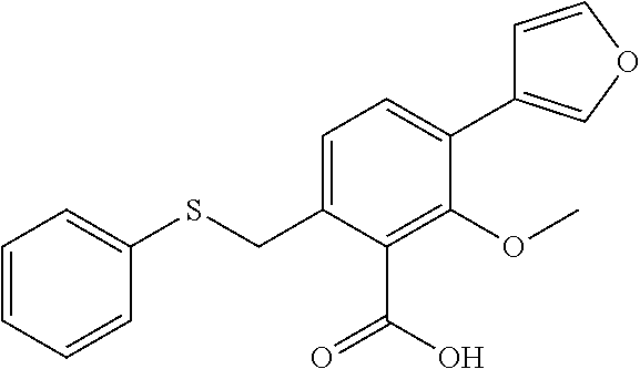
C1=CC=CC(SCC2=CC=C(C3=COC=C3)C(OC)=C2C(O)=O)=C1
